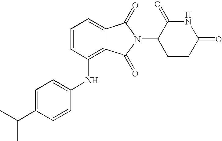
C1(NC2=C3C(=CC=C2)C(=O)N(C2CCC(=O)NC2=O)C3=O)=CC=C(C(C)C)C=C1
